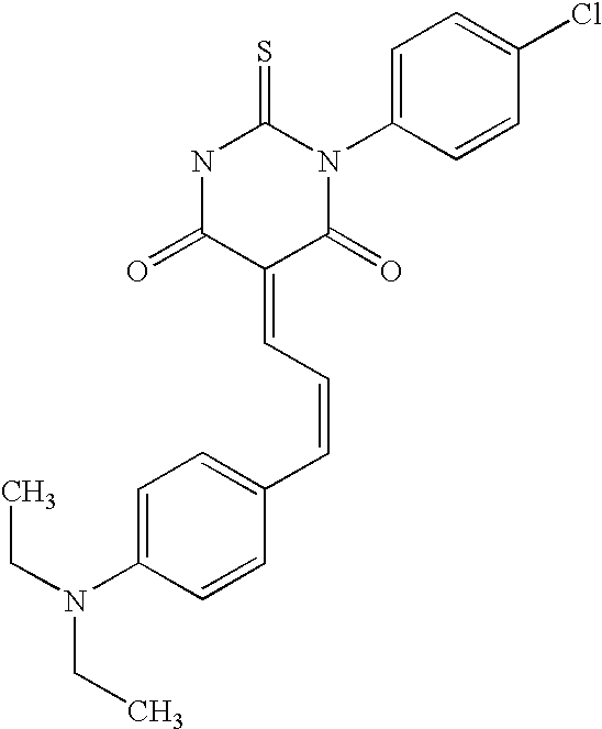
N1C(=O)C(=CC=CC2=CC=C(N(CC)CC)C=C2)C(=O)N(C2=CC=C(Cl)C=C2)C1=S
